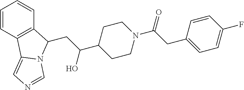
C1=CC2=C(C=C1)C(CC(C1CCN(C(CC3=CC=C(F)C=C3)=O)CC1)O)N1C2=CN=C1
